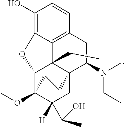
C1(O)=C2C3=C(C=C1)CC(N(C)CC)C14C3(CC)C(C(OC)(C([H])(C(C)(C)O)C1)CC4)O2
